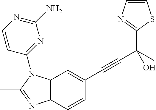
C12=C(C=C(C#CC(C3=NC=CS3)(C)O)C=C1)N(C1=NC(N)=NC=C1)C(C)=N2
